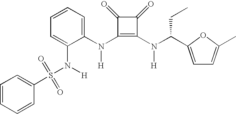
N(C1=C(N(C(CC)C2=CC=C(C)O2)[H])C(=O)C1=O)(C1=CC=CC=C1N([H])S(C1=CC=CC=C1)(=O)=O)[H]
